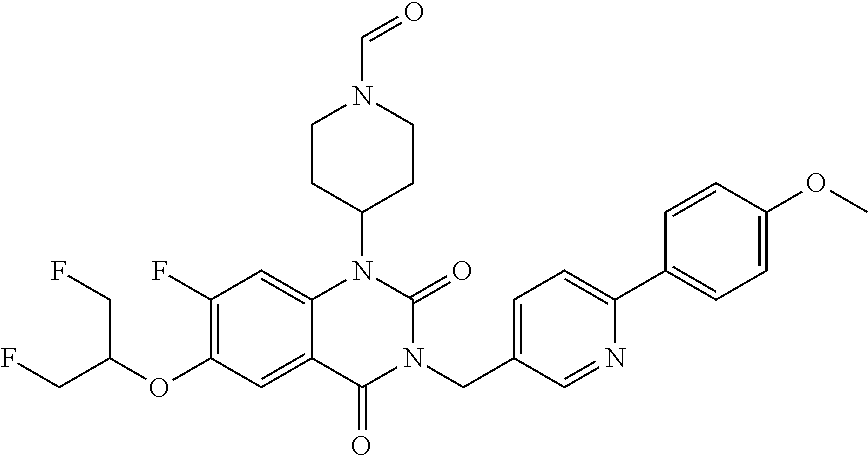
C1(F)=C(OC(CF)CF)C=C2C(=C1)N(C1CCN(C=O)CC1)C(=O)N(CC1=CC=C(C3=CC=C(OC)C=C3)N=C1)C2=O
